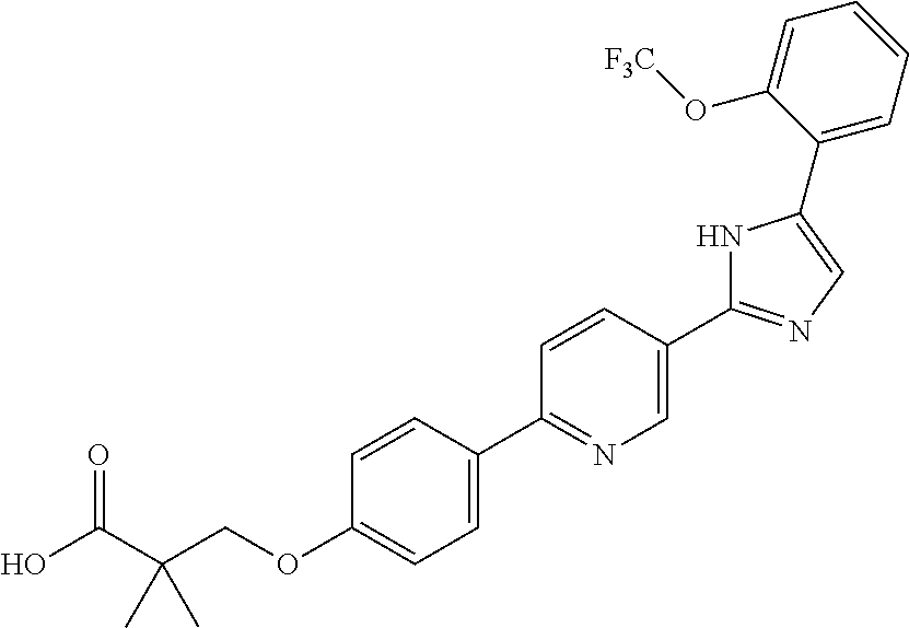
OC(C(COC1=CC=C(C2=NC=C(C3=NC=C(C4=CC=CC=C4O[F3C])N3)C=C2)C=C1)(C)C)=O
